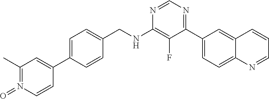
C1(CNC2=C(F)C(C3=CC=C4C(=C3)C=CC=N4)=NC=N2)=CC=C(C2=CC(C)=N(=O)C=C2)C=C1
